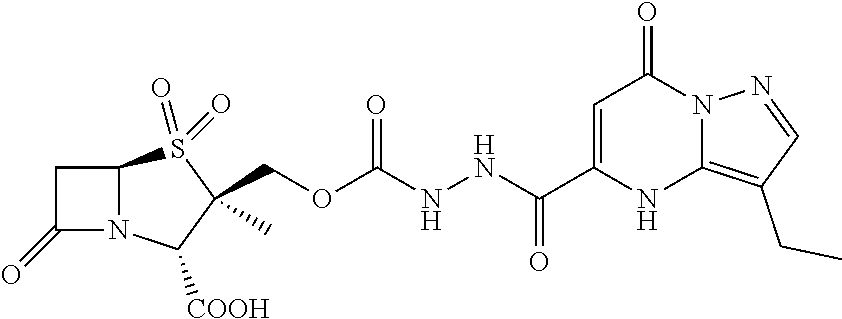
C1C(=O)N2C1S(=O)(=O)C(C)(COC(NNC(C1=CC(=O)N3C(=C(CC)C=N3)N1)=O)=O)C2[COOH]
